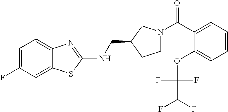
C1=C(F)C=C2C(=C1)N=C(NCC1CCN(C(C3=CC=CC=C3OC(F)(F)C(F)F)=O)C1)S2
